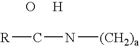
[R]CN[(CH2)a].O.[H]
